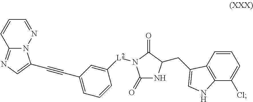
N12C(=NC=C1C#CC1=CC=CC([L2]N3C(=O)NC(CC4=CNC5=C4C=CC=C5Cl)C3=O)=C1)C=CC=N2
